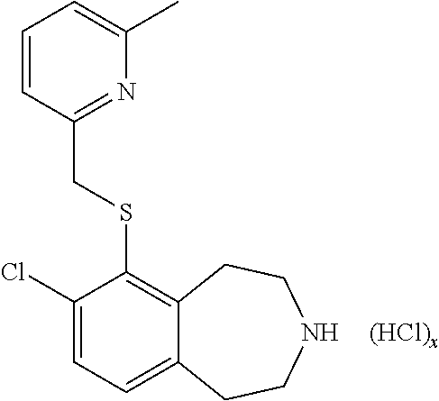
[(HCl)x].C1(Cl)=CC=C2C(=C1SCC1=NC(C)=CC=C1)CCNCC2
